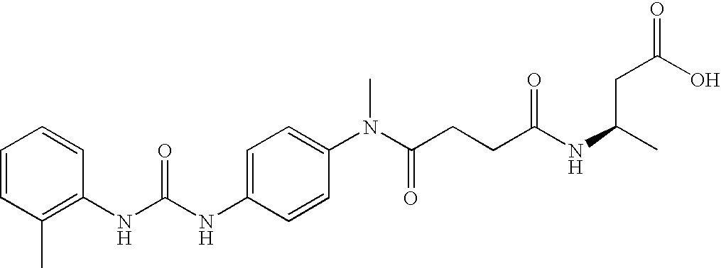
C1=C(NC(NC2=C(C)C=CC=C2)=O)C=CC(N(C(CCC(NC(C)CC(=O)O)=O)=O)C)=C1
